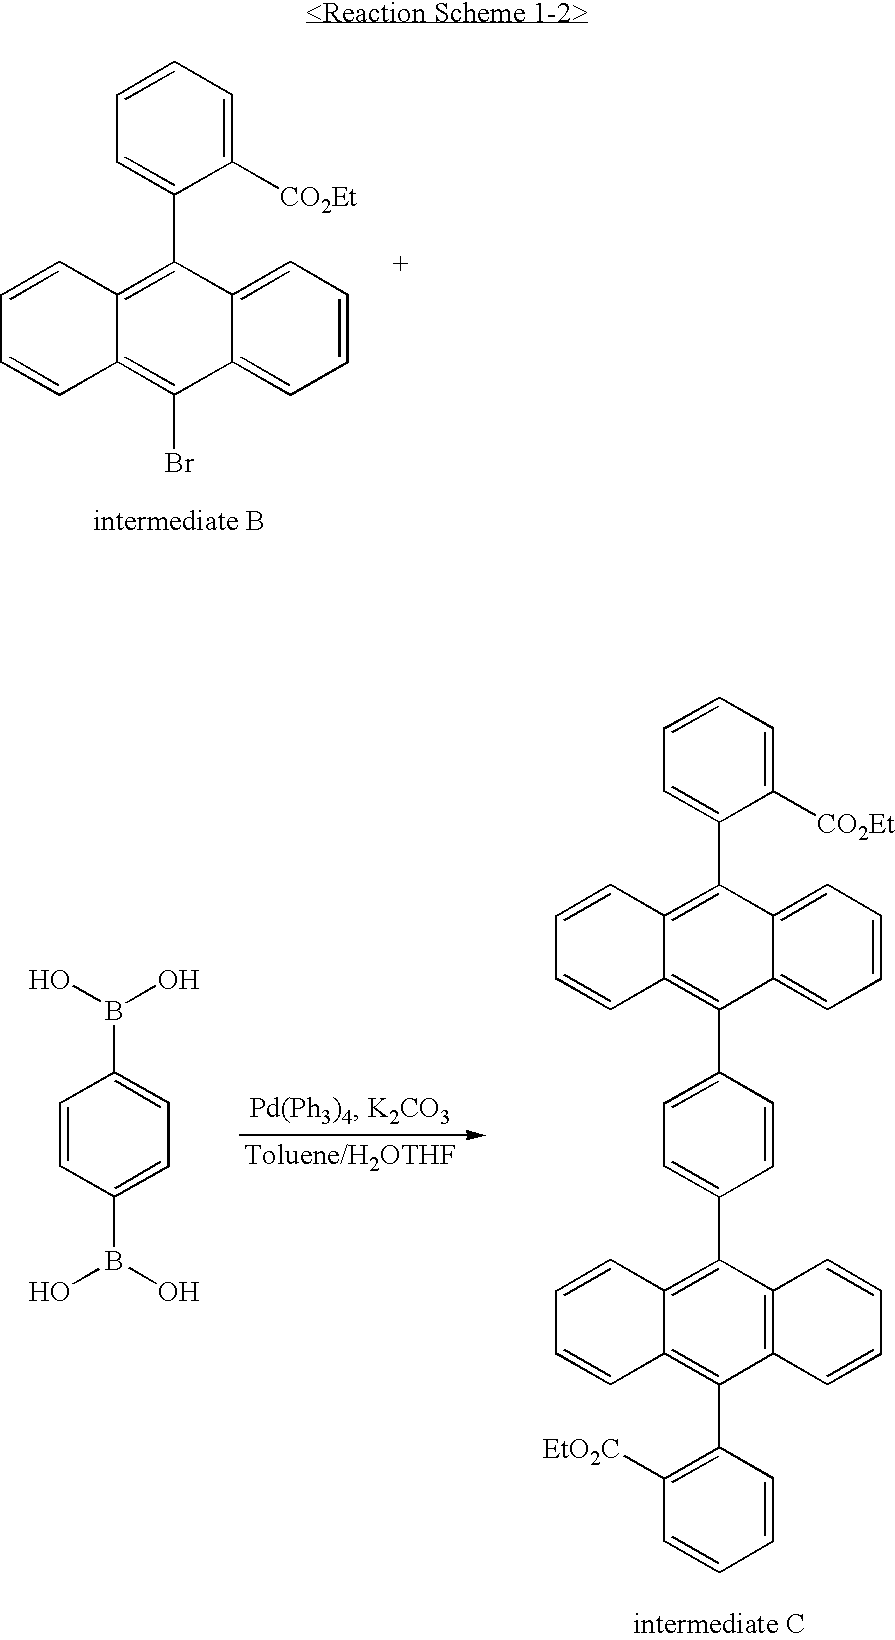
C1=CC2=C(C3=CC=CC=C3[CO2Et])C3=CC=CC=C3C(Br)=C2C=C1.C1=CC2=C(C3=CC=CC=C3[CO2Et])C3=CC=CC=C3C(C3=CC=C(C4=C5C(=C(C6=C([EtO2C])C=CC=C6)C6=C4C=CC=C6)C=CC=C5)C=C3)=C2C=C1.C1=CC(B(O)O)=CC=C1B(O)O
